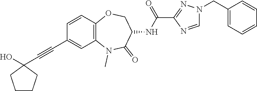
C1=CC2=C(C=C1C#CC1(O)CCCC1)N(C)C(=O)C(NC(=O)C1=NN(CC3=CC=CC=C3)C=N1)CO2
